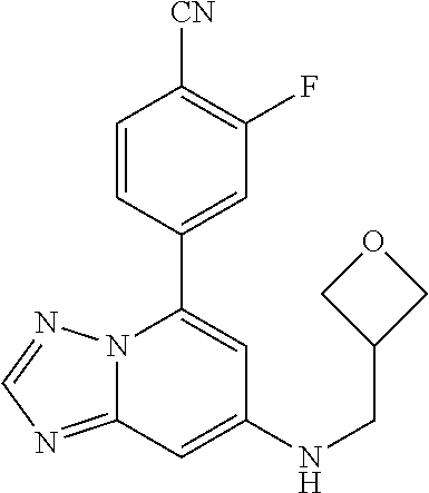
C12=NC=NN1C(C1=CC(F)=C([CN])C=C1)=CC(NCC1COC1)=C2
